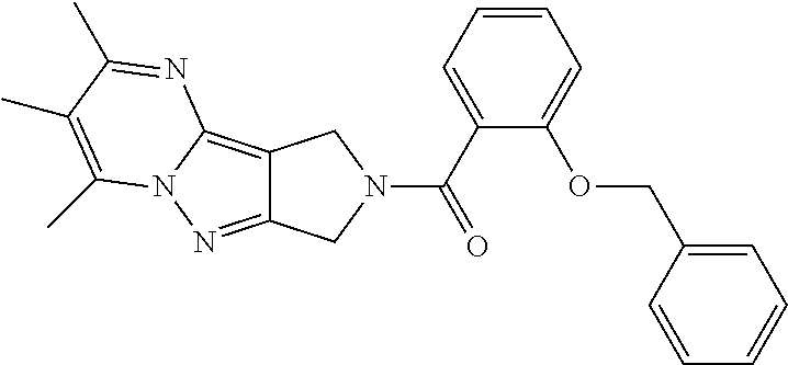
C12=C3N(N=C1CN(C(C1=CC=CC=C1OCC1=CC=CC=C1)=O)C2)C(C)=C(C)C(C)=N3
